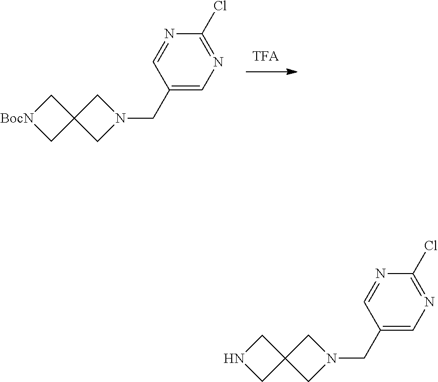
C12(C[BocN]C1)CN(CC1=CN=C(Cl)N=C1)C2.C12(CNC1)CN(CC1=CN=C(Cl)N=C1)C2
